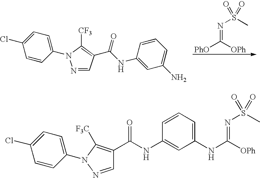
C1=CC(N2N=CC(C(NC3=CC(N)=CC=C3)=O)=C2[CF3])=CC=C1Cl.N(=C([OPh])[PhO])S(C)(=O)=O.C1=CC(N2N=CC(C(NC3=CC(NC([OPh])=NS(C)(=O)=O)=CC=C3)=O)=C2[F3C])=CC=C1Cl
